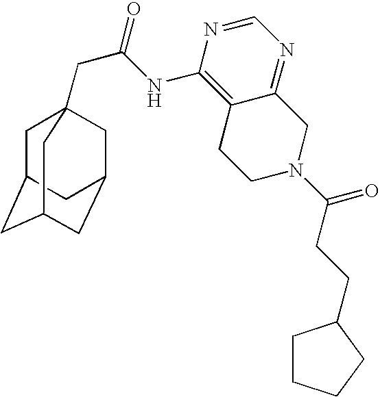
C1C2CC3CC(CC1(CC(=O)NC1=C4C(=NC=N1)CN(C(CCC1CCCC1)=O)CC4)C3)C2
